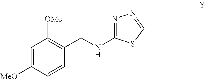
C1=C([MeO])C=CC(CNC2=NN=CS2)=C1[OMe]
